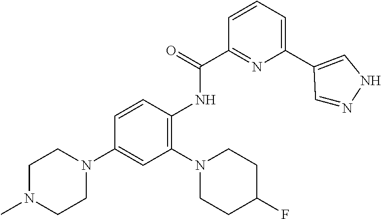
C1N(C)CCN(C2=CC(N3CCC(F)CC3)=C(NC(=O)C3=NC(C4=CNN=C4)=CC=C3)C=C2)C1
